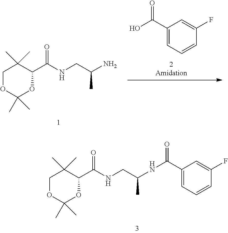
C1OC(C)(C)OC(C(NCC(N)C)=O)C1(C)C.C1=CC(F)=CC(C(O)=O)=C1.C1OC(C)(C)OC(C(NCC(NC(C2=CC=CC(F)=C2)=O)C)=O)C1(C)C
